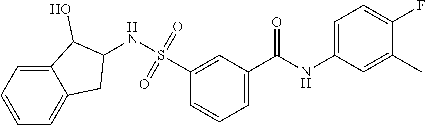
C1=C(C(NC2=CC=C(F)C(C)=C2)=O)C=C(S(=O)(=O)NC2C(O)C3=CC=CC=C3C2)C=C1
